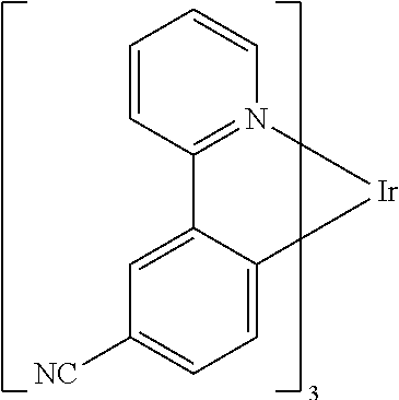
C1([NC])=CC=C2C(=C1)C1=N(C=CC=C1)[Ir]2
